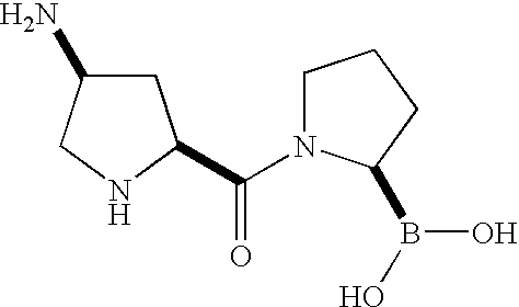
C1C(N)CNC1C(=O)N1CCCC1B(O)O
